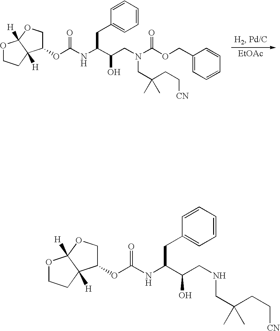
[EtOAc].O1CCC2([H])C1([H])OCC2OC(NC(C(CN(C(OCC1=CC=CC=C1)=O)CC(CC[CN])(C)C)O)CC1=CC=CC=C1)=O.O1CCC2([H])C1([H])OCC2OC(NC(C(CNCC(CC[CN])(C)C)O)CC1=CC=CC=C1)=O
